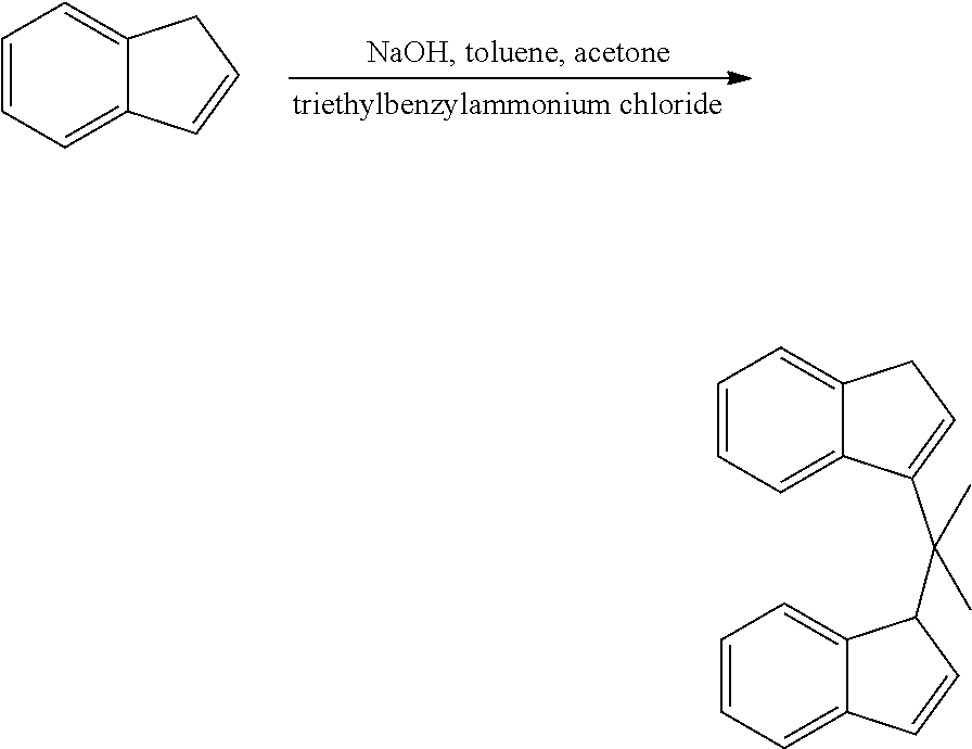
C1=CC=C2C(=C1)CC=C2.C1=C2C(=CC=C1)C(C(C)(C)C1C3=CC=CC=C3C=C1)=CC2
